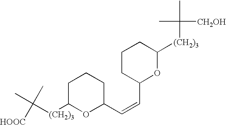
C([(CH2)3]C1OC(C=CC2OC([(CH2)3]C(C)(C)[CH2OH])CCC2)CCC1)(C)(C)[HOOC]
